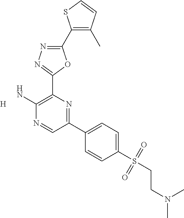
[H].C1(C2=C(C)C=CS2)=NN=C(C2=C(N)N=CC(C3=CC=C(S(CCN(C)C)(=O)=O)C=C3)=N2)O1
